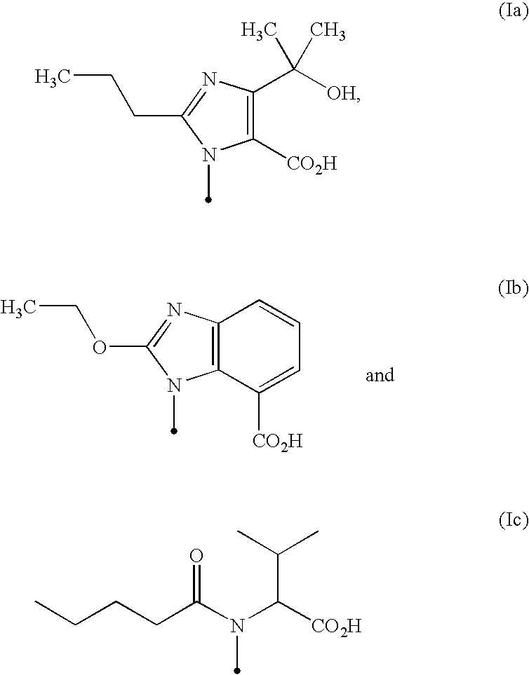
C12=C(N=C(OCC)N1C)C=CC=C2[CO2H].C1([CO2H])=C(C([OH])(C)C)N=C(CCC)N1C.CCCCC(N(C([CO2H])C(C)C)C)=O
